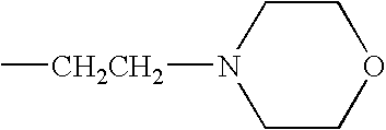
C1CN([CH2CH2]C)CCO1
